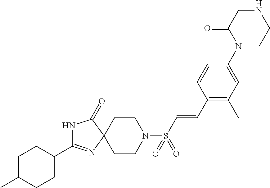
C1C(C)CCC(C2=NC3(CCN(S(=O)(=O)C=CC4=C(C)C=C(N5CCNCC5=O)C=C4)CC3)C(=O)N2)C1
